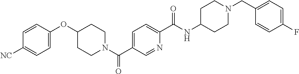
C1=CC(OC2CCN(C(C3=CC=C(C(NC4CCN(CC5=CC=C(F)C=C5)CC4)=O)N=C3)=O)CC2)=CC=C1[NC]
